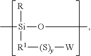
[Si](OC)([R])([R1][(S)y][W])C
